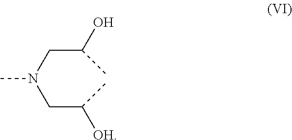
C(CN(CC(C)[OH])C)(C)O
